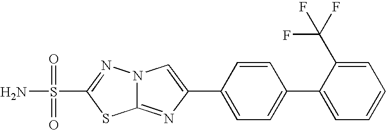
C12=NC(C3=CC=C(C4=CC=CC=C4C(F)(F)F)C=C3)=CN1N=C(S(=O)(=O)N)S2
